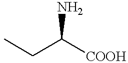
CCC([COOH])N
